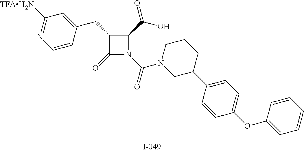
C1(CC2=CC([TFAH2N])=NC=C2)C(C(O)=O)N(C(=O)N2CC(C3=CC=C(OC4=CC=CC=C4)C=C3)CCC2)C1=O
